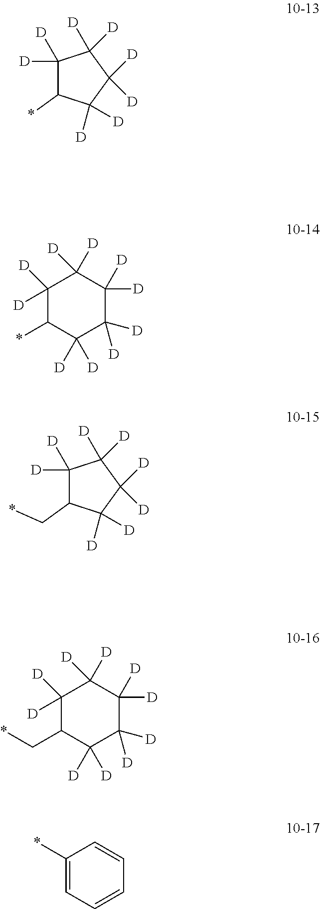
C1([D])([D])C(*)C([D])([D])C([D])([D])C1([D])[D].C1([D])([D])C(*)C([D])([D])C([D])([D])C([D])([D])C1([D])[D].C1([D])([D])C(C*)C([D])([D])C([D])([D])C1([D])[D].C1([D])([D])C(C*)C([D])([D])C([D])([D])C([D])([D])C1([D])[D].C1(*)=CC=CC=C1
